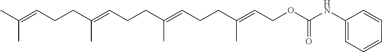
CC(=CCCC(=CCCC(=CCCC(=CCOC(NC1=CC=CC=C1)=O)C)C)C)C
